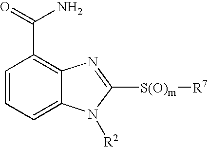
C1=CC=C2C(=C1C(=O)N)N=C([S(O)m][R7])N2[R2]
